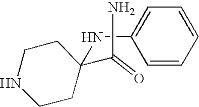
C1CNCCC1(NC1=CC=CC=C1)C(N)=O
